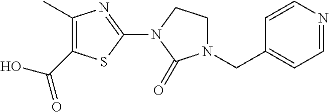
C1(C)=C(C(=O)O)SC(N2CCN(CC3=CC=NC=C3)C2=O)=N1
